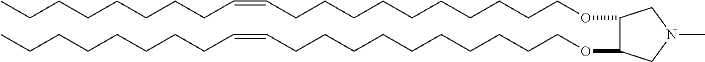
O(CCCCCCCCCCC=CCCCCCCCC)C1C(OCCCCCCCCCCC=CCCCCCCCC)CN(C)C1
